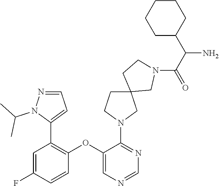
C1=C(F)C=CC(OC2=CN=CN=C2N2CC3(CC2)CN(C(C(C2CCCCC2)N)=O)CC3)=C1C1=CC=NN1C(C)C
